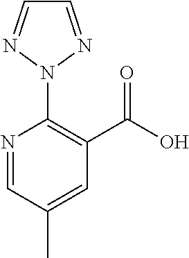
C1(C(O)=O)=C(N2N=CC=N2)N=CC(C)=C1
